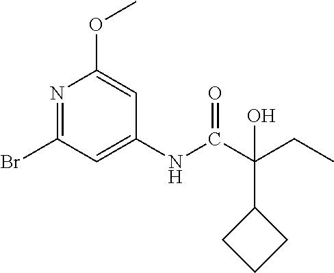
N1=C(Br)C=C(NC(C(CC)(C2CCC2)O)=O)C=C1OC
